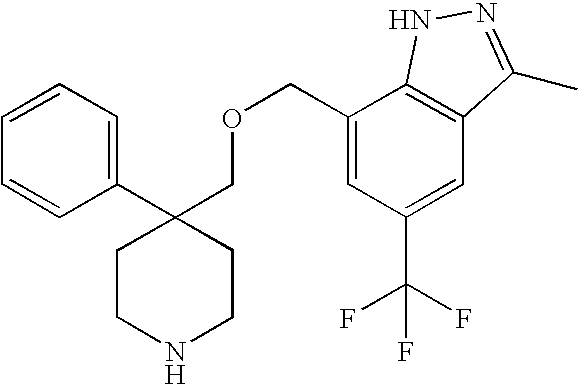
C1(C2(COCC3=CC(C(F)(F)F)=CC4=C3NN=C4C)CCNCC2)=CC=CC=C1
